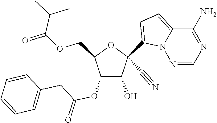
O(CC1C(OC(CC2=CC=CC=C2)=O)C(O)C(C#N)(C2=CC=C3N2N=CN=C3N)O1)C(=O)C(C)C
